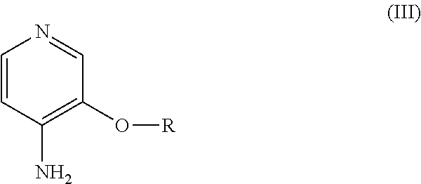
C1=NC=CC(N)=C1O[R]
